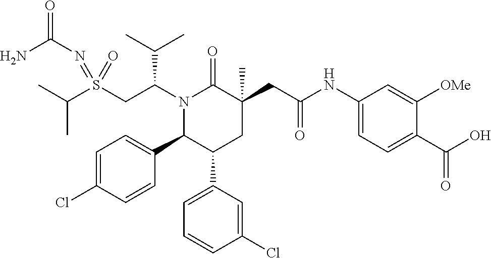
S(CC(N1C(=O)C(CC(=O)NC2=CC=C(C(O)=O)C([OMe])=C2)(C)CC(C2=CC=CC(Cl)=C2)C1C1=CC=C(Cl)C=C1)C(C)C)(=NC(N)=O)(=O)C(C)C
